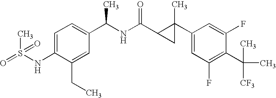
C1=C(NS(=O)(C)=O)C(CC)=CC(C(C)NC(=O)C2CC2(C2=CC(F)=C(C(C)([CF3])C)C(F)=C2)C)=C1
